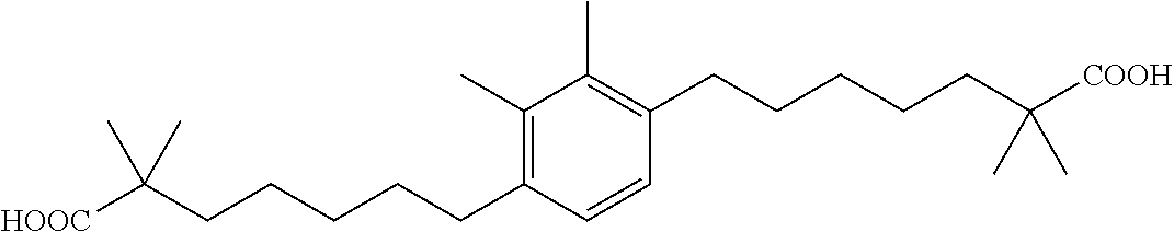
C1(C)=C(CCCCCC([HOOC])(C)C)C=CC(CCCCCC([COOH])(C)C)=C1C
